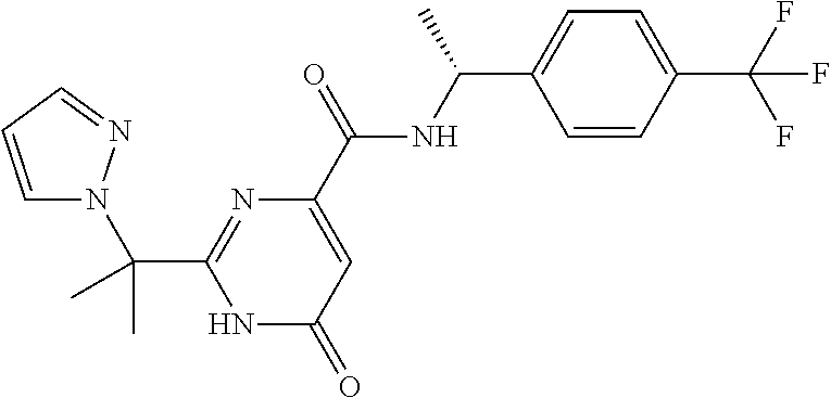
C1(C(N2C=CC=N2)(C)C)=NC(C(NC(C2=CC=C(C(F)(F)F)C=C2)C)=O)=CC(=O)N1
